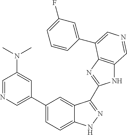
C1(C2=CN=CC(N(C)C)=C2)=CC=C2C(=C1)C(C1=NC3=C(N1)C=NC=C3C1=CC(F)=CC=C1)=NN2
